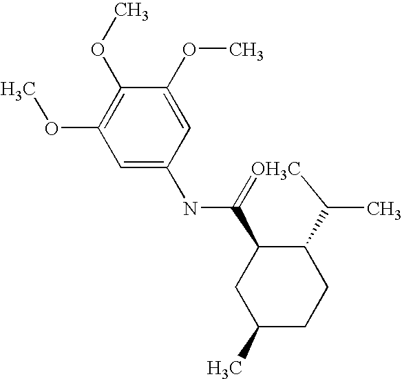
C1(OC)=C(OC)C=C(NC2=[OH3C]C(C)C3C2CC(C)CC3)C=C1OC
